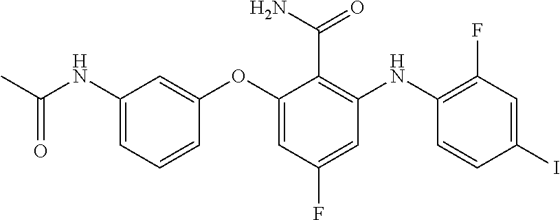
C1(OC2=CC(F)=CC(NC3=C(F)C=C(I)C=C3)=C2C(N)=O)=CC(NC(C)=O)=CC=C1
